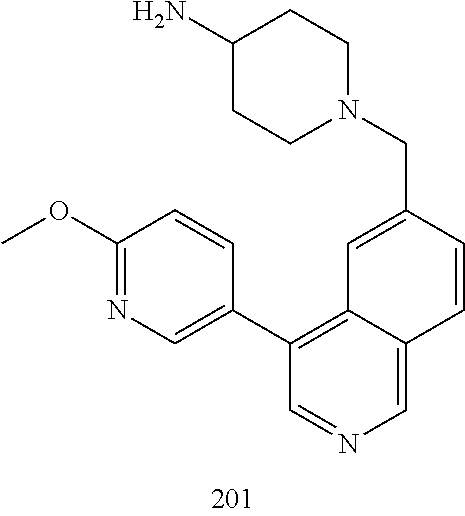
C1(N)CCN(CC2=CC3=C(C4=CN=C(OC)C=C4)C=NC=C3C=C2)CC1
